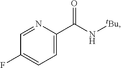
C1=NC(C(N[tBu])=O)=CC=C1F
